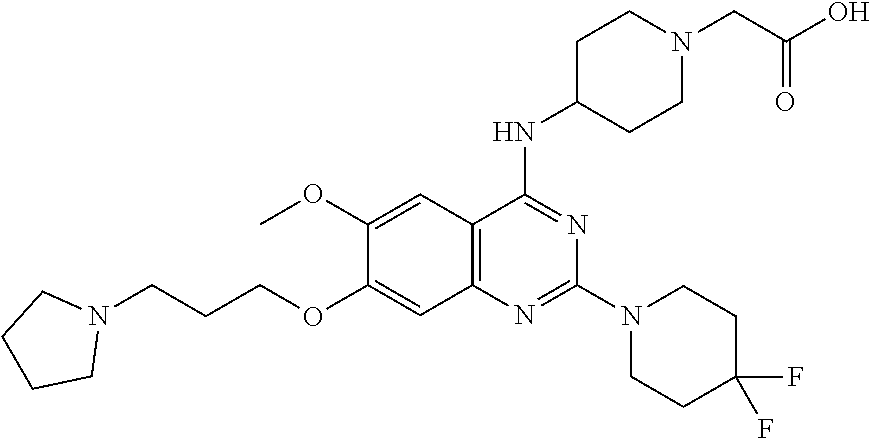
C1CCCN1CCCOC1=CC2=C(C=C1OC)C(NC1CCN(CC(=O)O)CC1)=NC(N1CCC(F)(F)CC1)=N2
